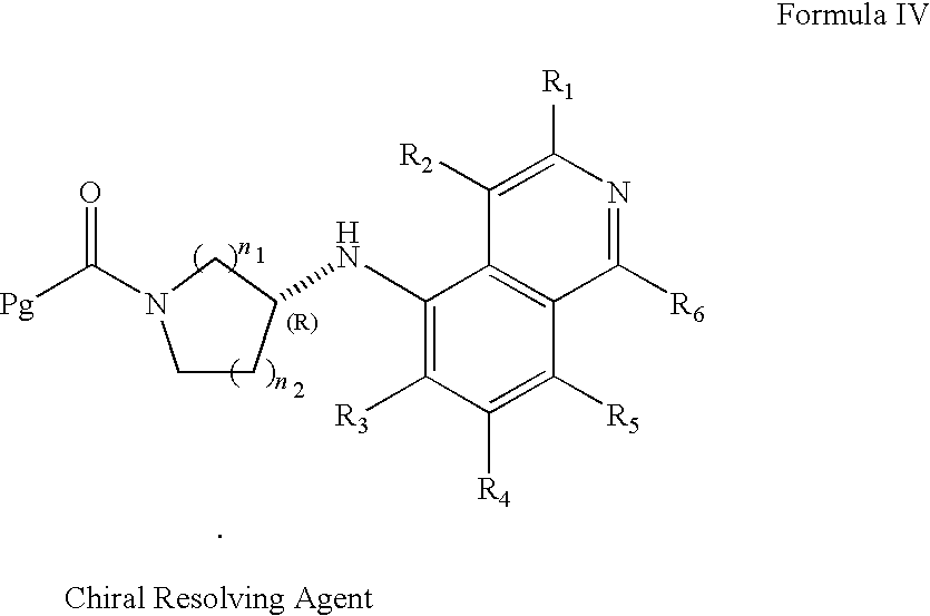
C1CC(NC2=C([R3])C([R4])=C([R5])C3=C2C([R2])=C([R1])N=C3[R6])CN1C([Pg])=O
